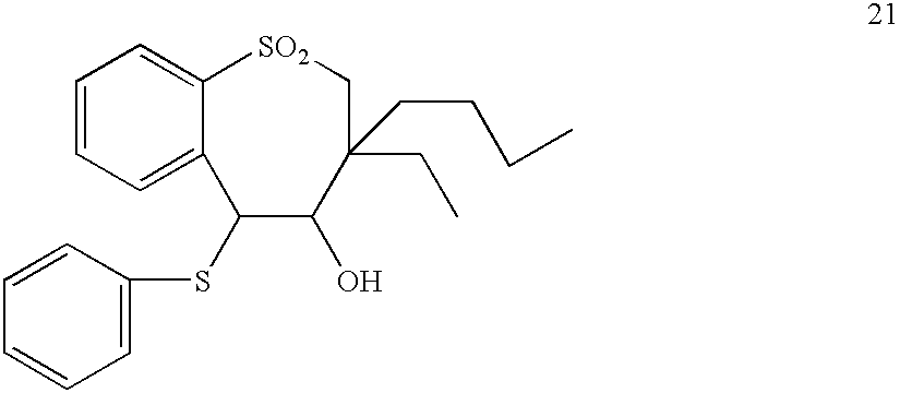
C1=CC=C2C(=C1)[SO2]CC(CCCC)(CC)C(O)C2SC1=CC=CC=C1
